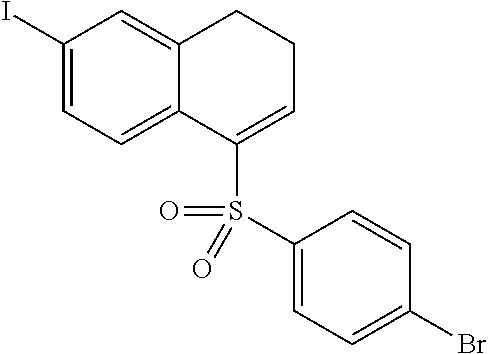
C1(I)=CC=C2C(=C1)CCC=C2S(=O)(C1=CC=C(Br)C=C1)=O
